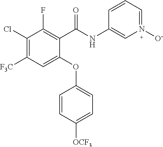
C1(C(NC2=CN([O-])=CC=C2)=O)=C(F)C(Cl)=C([F3C])C=C1OC1=CC=C([OCF3])C=C1
